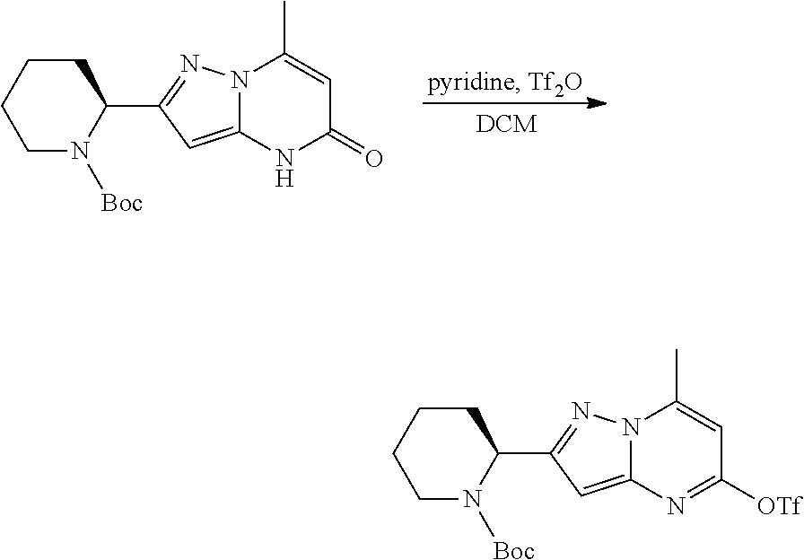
C1CCC(C2=NN3C(=C2)N=C([OTf])C=C3C)N([Boc])C1.C1CCC(C2=NN3C(=C2)NC(=O)C=C3C)N([Boc])C1
